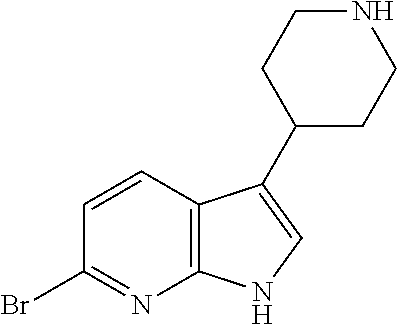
C12=C(C=CC(Br)=N1)C(C1CCNCC1)=CN2
